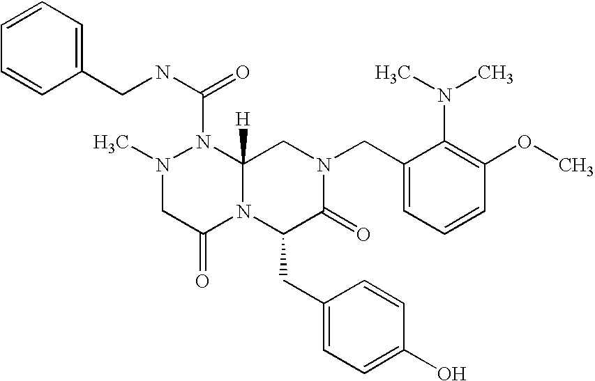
C1=CC=CC(CNC(N2N(C)CC(=O)N3C2([H])CN(CC2=CC=CC(OC)=C2N(C)C)C(=O)C3CC2=CC=C(O)C=C2)=O)=C1
